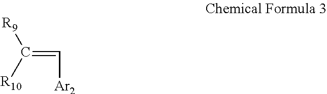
C(=C[Ar2])([R9])[R10]
